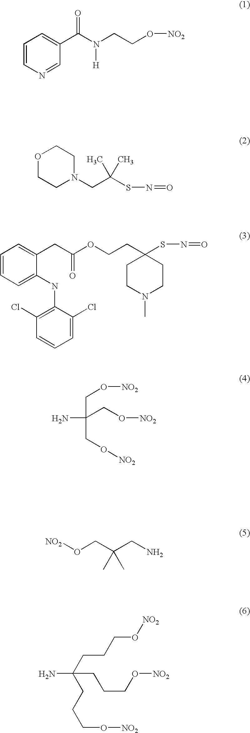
C1=CN=CC(C(N(CCO[NO2])[H])=O)=C1.O1CCN(CC(SN=O)(C)C)CC1.C1=CC=C(NC2=C(Cl)C=CC=C2Cl)C(CC(OCCC2(SN=O)CCN(C)CC2)=O)=C1.C(C(CO[NO2])(N)CO[NO2])O[NO2].[NO2]OCC(CN)(C)C.NC(CCCO[NO2])(CCCO[NO2])CCCO[NO2]
